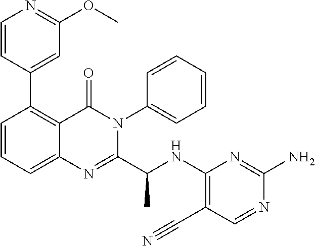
C1(C2=CC(OC)=NC=C2)=C2C(=CC=C1)N=C(C(NC1=C(C#N)C=NC(N)=N1)C)N(C1=CC=CC=C1)C2=O
